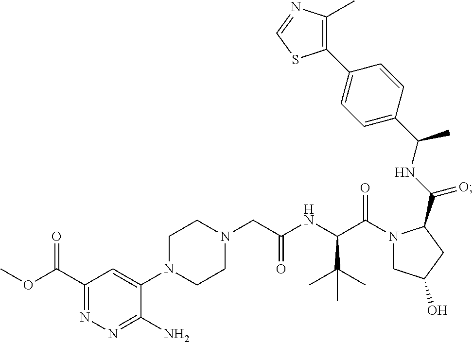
N1(CC(NC(C(N2CC(O)CC2C(NC(C2=CC=C(C3=C(C)N=CS3)C=C2)C)=O)=O)C(C)(C)C)=O)CCN(C2=CC(C(=O)OC)=NN=C2N)CC1
